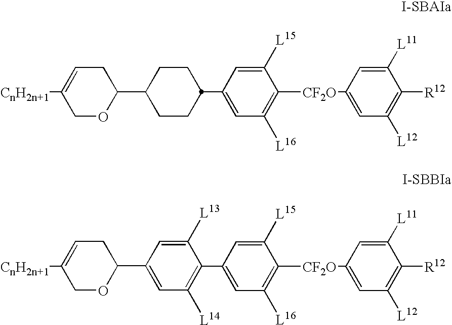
C1(C2CCC(C3=CC([L16])=C([CF2O]C4=CC([L12])=C([R12])C([L11])=C4)C([L15])=C3)CC2)CC=C([CnH2n+1])CO1.C1(C2=CC([L14])=C(C3=CC([L16])=C([CF2O]C4=CC([L12])=C([R12])C([L11])=C4)C([L15])=C3)C([L13])=C2)CC=C([CnH2n+1])CO1
